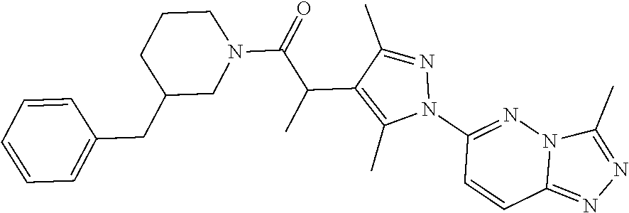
C1=CC=CC=C1CC1CN(C(C(C2=C(C)N(C3=NN4C(=NN=C4C)C=C3)N=C2C)C)=O)CCC1
